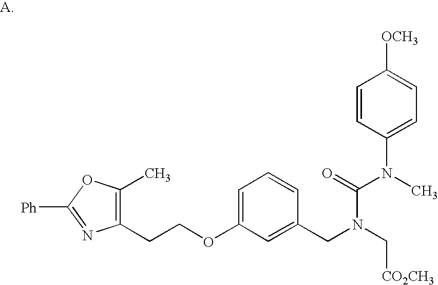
C(COC1=CC=CC(CN(C[CO2CH3])C(=O)N(C2=CC=C([OCH3])C=C2)C)=C1)C1=C(C)OC([Ph])=N1
